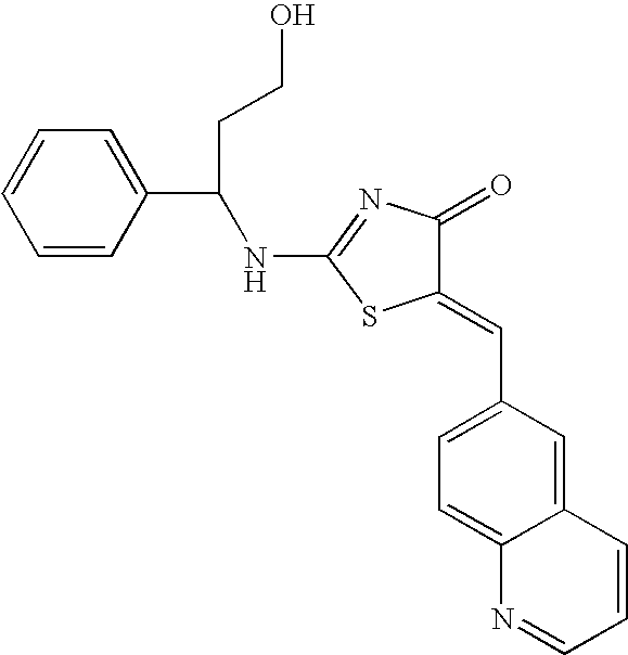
N(C1=NC(=O)C(=CC2=CC=C3C(=C2)C=CC=N3)S1)C(C1=CC=CC=C1)CCO
